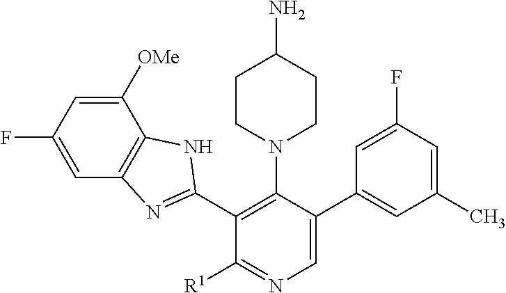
C1=C(F)C=C([OMe])C2=C1N=C(C1=C(N3CCC(N)CC3)C(C3=CC(C)=CC(F)=C3)=CN=C1[R1])N2
